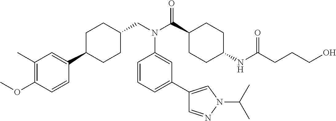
C1(C)=C(OC)C=CC(C2CCC(CN(C(C3CCC(NC(CCCO)=O)CC3)=O)C3=CC(C4=CN(C(C)C)N=C4)=CC=C3)CC2)=C1
